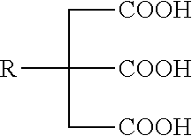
[R]C(C[COOH])(C[COOH])[COOH]
